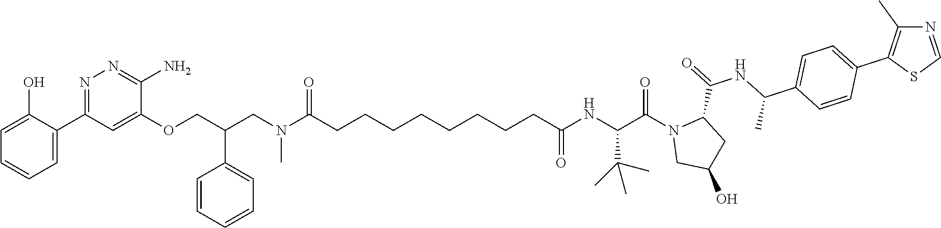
C1=C(O)C(C2=NN=C(N)C(OCC(CN(C)C(=O)CCCCCCCCC(NC(C(N3CC(O)CC3C(=O)NC(C3=CC=C(C4=C(C)N=CS4)C=C3)C)=O)C(C)(C)C)=O)C3=CC=CC=C3)=C2)=CC=C1
